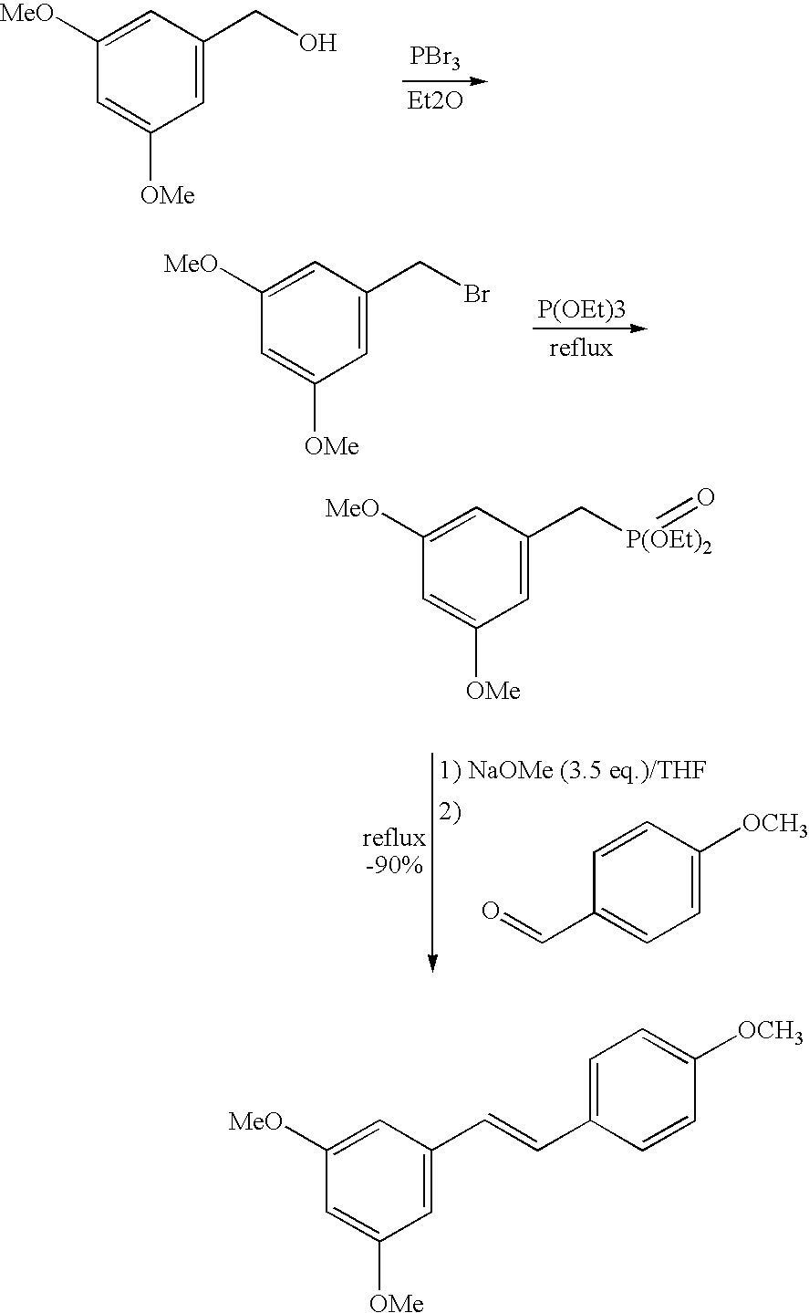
[PBr3].[Et2O].C1=C([OMe])C=C(CO)C=C1[MeO].[P(OEt)3].C1=C([OMe])C=C(CBr)C=C1[MeO].O=CC1=CC=C([OCH3])C=C1.C1=C([OMe])C=C(C[P(OEt)2]=O)C=C1[MeO].C1=C([OMe])C=C(C=CC2=CC=C([OCH3])C=C2)C=C1[MeO]
